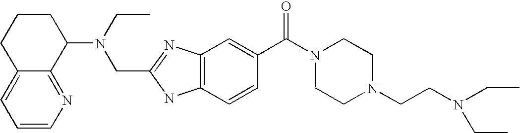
C1=CN=C2C(=C1)CCCC2N(CC)CC1=NC2=C(N1)C=CC(C(N1CCN(CCN(CC)CC)CC1)=O)=C2
